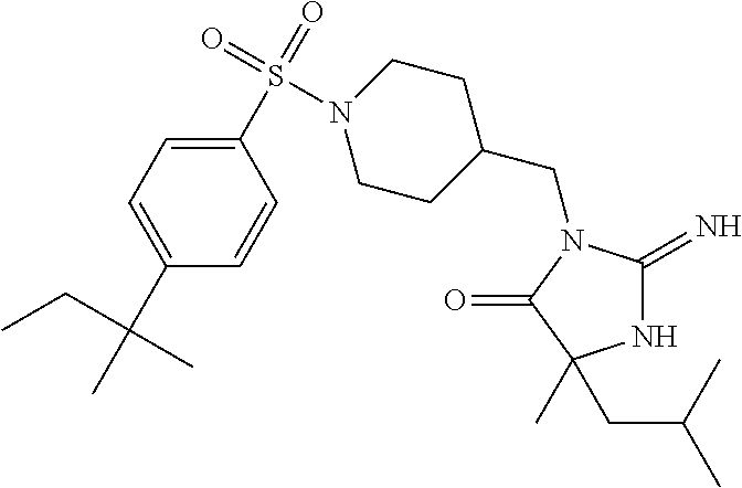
N1C(=N)N(CC2CCN(S(C3=CC=C(C(CC)(C)C)C=C3)(=O)=O)CC2)C(=O)C1(CC(C)C)C
